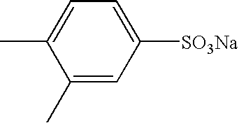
C1(C)=CC([SO3Na])=CC=C1C
